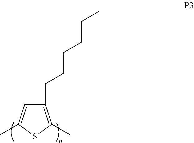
C1(CCCCCC)=C(C)SC(C)=C1
